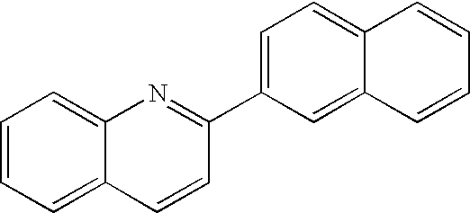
C1=CC=C2C(=C1)N=C(C1=CC=C3C(=C1)C=CC=C3)C=C2
